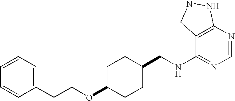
C1=CC=C(CCOC2CCC(CNC3=NC=NC4=C3CNN4)CC2)C=C1
